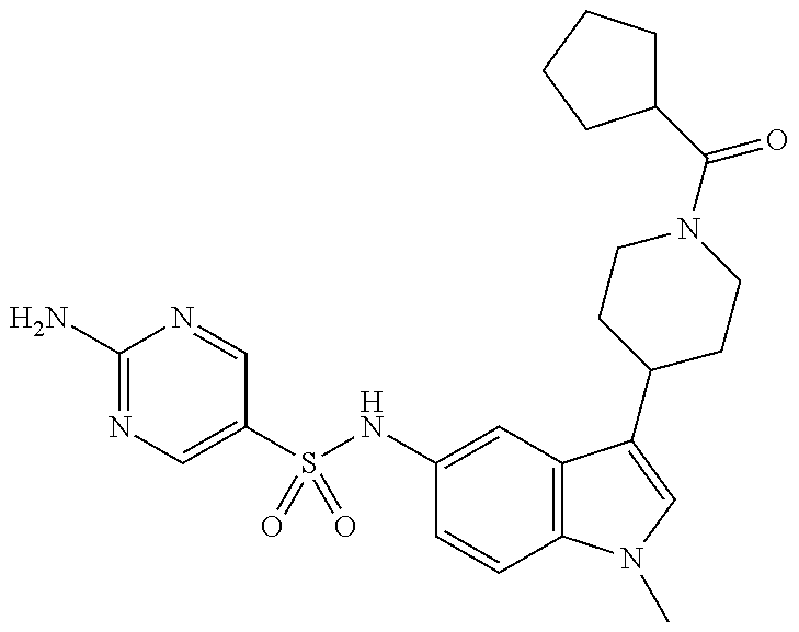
C1(S(NC2=CC3=C(C=C2)N(C)C=C3C2CCN(C(C3CCCC3)=O)CC2)(=O)=O)=CN=C(N)N=C1
